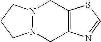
N12N(CCC1)CC1=C(C2)N=CS1
